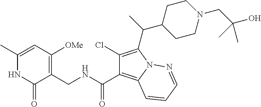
C1(C)=CC([OMe])=C(CNC(C2=C3N(C(C(C)C4CCN(CC(O)(C)C)CC4)=C2Cl)N=CC=C3)=O)C(=O)N1
